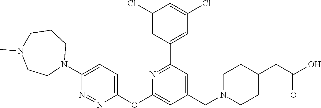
C1(Cl)=CC(C2=NC(OC3=CC=C(N4CCCN(C)CC4)N=N3)=CC(CN3CCC(CC(O)=O)CC3)=C2)=CC(Cl)=C1
